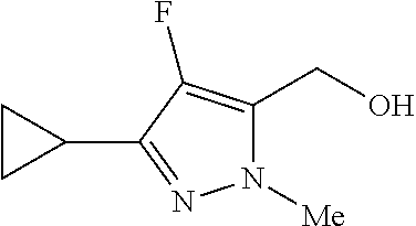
C1(CO)=C(F)C(C2CC2)=NN1[Me]
